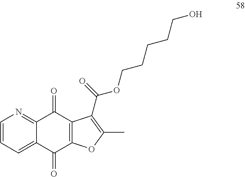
C1=CC=C2C(=N1)C(=O)C1=C(C2=O)OC(C)=C1C(OCCCCCO)=O
